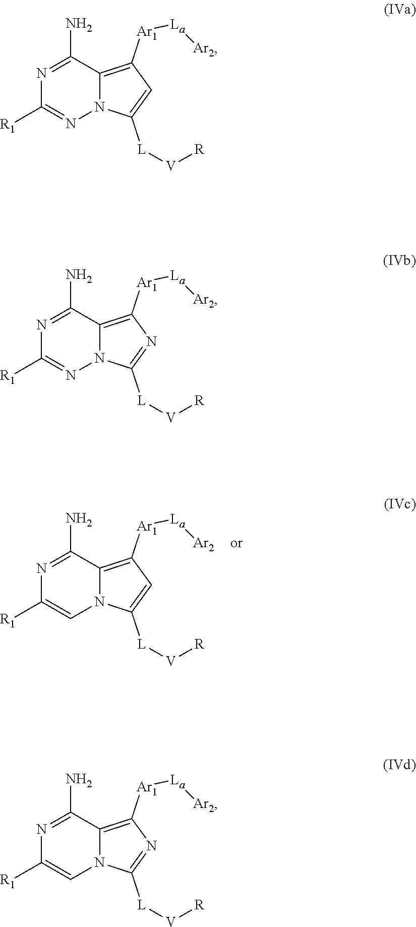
N1=C(N)C2=C([Ar1][La][Ar2])C=C([L][V][R])N2C=C1[R1].N1=C(N)C2=C([Ar1][La][Ar2])C=C([L][V][R])N2N=C1[R1].N1=C(N)C2=C([Ar1][La][Ar2])N=C([L][V][R])N2N=C1[R1].N1=C(N)C2=C([Ar1][La][Ar2])N=C([L][V][R])N2C=C1[R1]
